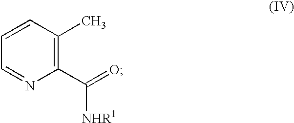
C1=CC=NC(C([NHR1])=O)=C1C
